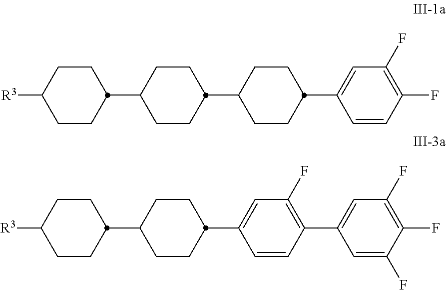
C1CC([R3])CCC1C1CCC(C2CCC(C3=CC(F)=C(F)C=C3)CC2)CC1.C1CC([R3])CCC1C1CCC(C2=CC(F)=C(C3=CC(F)=C(F)C(F)=C3)C=C2)CC1
